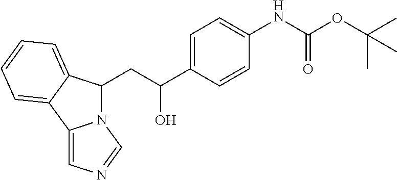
C12=CN=CN1C(CC(C1=CC=C(NC(OC(C)(C)C)=O)C=C1)O)C1=CC=CC=C21
